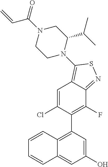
C12=C(C3=C(F)C4=NSC(N5C(C(C)C)CN(C(C=C)=O)CC5)=C4C=C3Cl)C=C(O)C=C1C=CC=C2
